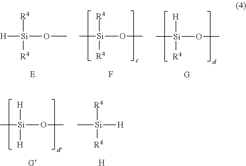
C[Si](OC)([R4])[R4].C[Si](OC)([H])[R4].[H][Si](OC)([R4])[R4].[E].F.[G].C[Si](OC)([H])[H].C[Si]([H])([R4])[R4].[G].[H]
